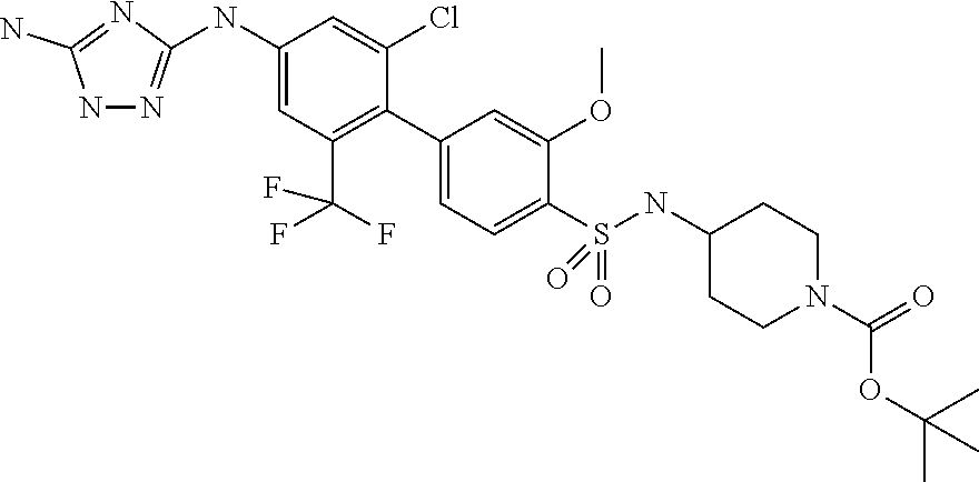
C1=C(C2=C(C(F)(F)F)C=C(NC3=NNC(N)=N3)C=C2Cl)C=C(OC)C(S(NC2CCN(C(=O)OC(C)(C)C)CC2)(=O)=O)=C1
